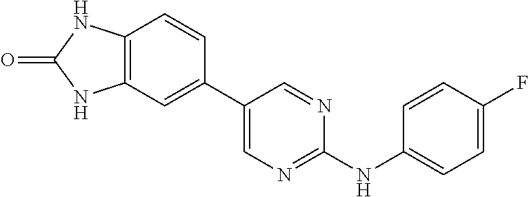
C12=C(C=CC(C3=CN=C(NC4=CC=C(F)C=C4)N=C3)=C1)NC(=O)N2
